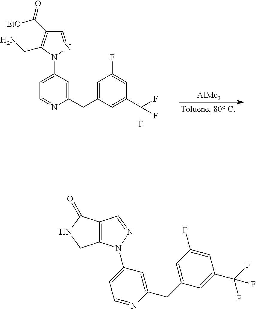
C1=C(CC2=CC(N3C4=C(C=N3)C(=O)NC4)=CC=N2)C=C(C(F)(F)F)C=C1F.C1=NN(C2=CC=NC(CC3=CC(F)=CC(C(F)(F)F)=C3)=C2)C(CN)=C1C([EtO])=O.[AIMe3]
